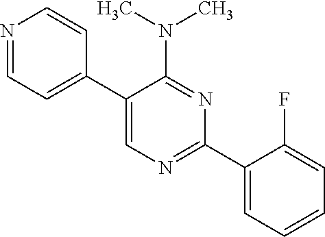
C1(C2=CN=C(C3=CC=CC=C3F)N=C2N(C)C)=CC=NC=C1
